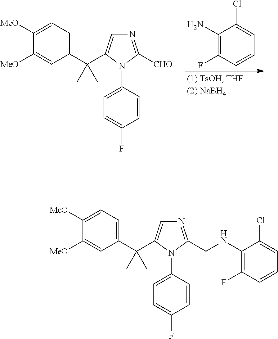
C1([MeO])=CC=C(C(C)(C)C2=CN=C(CNC3=C(F)C=CC=C3Cl)N2C2=CC=C(F)C=C2)C=C1[MeO].C1([MeO])=CC=C(C(C)(C)C2=CN=C([CHO])N2C2=CC=C(F)C=C2)C=C1[MeO].C1(N)=C(F)C=CC=C1Cl
